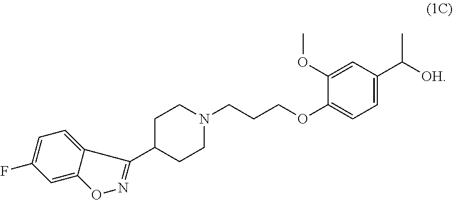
O1N=C(C2CCN(CCCOC3=CC=C(C([OH])C)C=C3OC)CC2)C2=CC=C(F)C=C12
